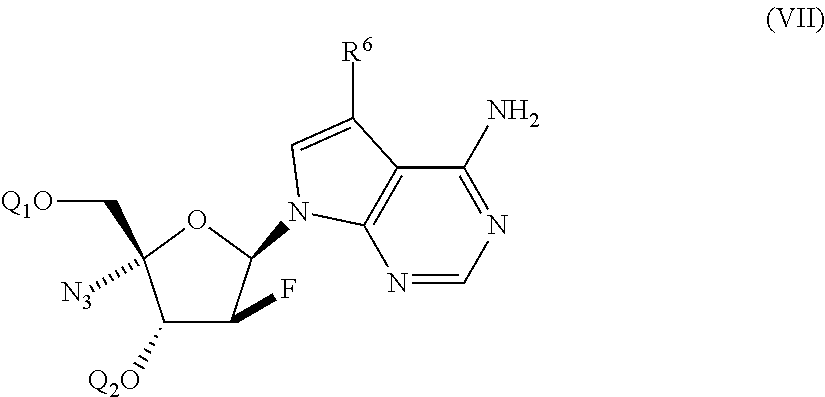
C1([Q2O])C(F)C(N2C3=C(C(N)=NC=N3)C([R6])=C2)OC1(C[Q1O])[N3]
